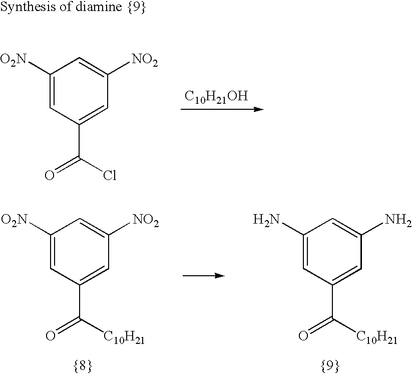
C1([O2N])=CC(C(Cl)=O)=CC([NO2])=C1.[C10H21OH].C1([O2N])=CC(C([C10H21])=O)=CC([NO2])=C1.C1(N)=CC(C([C10H21])=O)=CC(N)=C1
